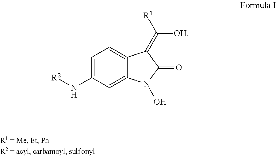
C1=C(N[R2])C=C2C(=C1)C(=C([R1])[OH])C(=O)N2O
